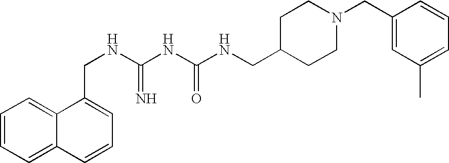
C1=CC=C2C(=C1)C(CNC(NC(NCC1CCN(CC3=CC(C)=CC=C3)CC1)=O)=N)=CC=C2
